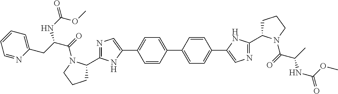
C1=CC(C2=CC=C(C3=CN=C(C4CCCN4C(C(C)NC(=O)OC)=O)N3)C=C2)=CC=C1C1=CN=C(C2CCCN2C(C(CC2=CC=CC=N2)NC(=O)OC)=O)N1
